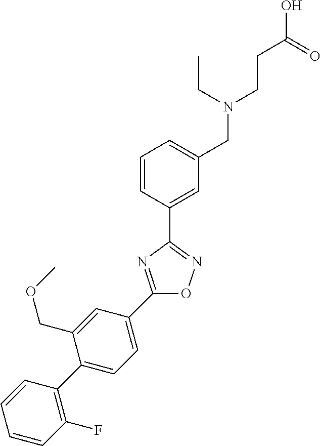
C1(C2=CC=C(C3=C(F)C=CC=C3)C(COC)=C2)=NC(C2=CC(CN(CCC(O)=O)CC)=CC=C2)=NO1
